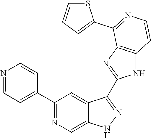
C1(C2=NC=C3C(=C2)C(C2=NC4=C(N2)C=CN=C4C2=CC=CS2)=NN3)=CC=NC=C1
